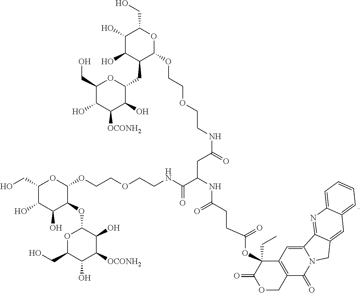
C1(O)C(O)C(CC2OC(CO)C(O)C([OCONH2])C2O)C(OCCOCCNC(=O)CC(C(NCCOCCOC2OC(CO)C(O)C(O)C2OC2OC(CO)C(O)C([OCONH2])C2O)=O)NC(CCC(OC2(CC)C(=O)OCC3=C2C=C2N(C3=O)CC3=CC4=CC=CC=C4N=C23)=O)=O)OC1CO
